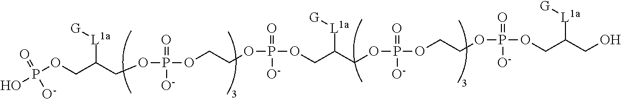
P(OCC(COP(OCCOP(OCC(COP(OCCOP(OCC(CO)[L1a][G])(=O)[O-])(=O)[O-])[L1a][G])(=O)[O-])(=O)[O-])[L1a][G])(O)(=O)[O-]
